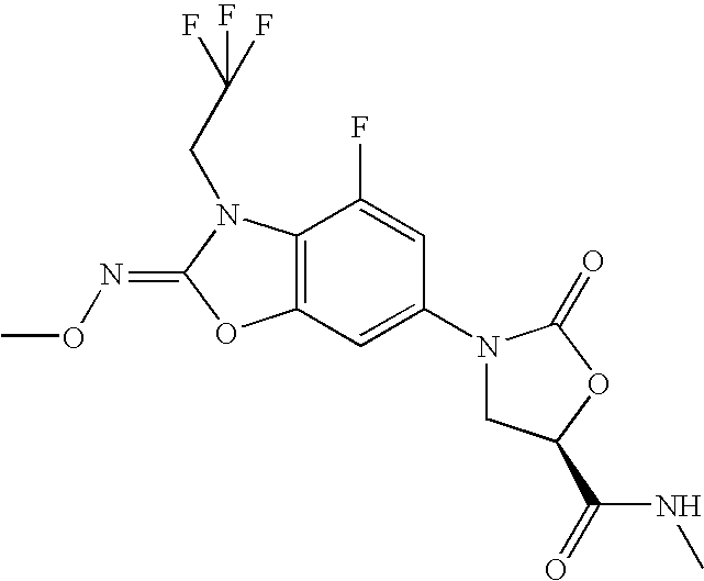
C12=C(C(F)=CC(N3CC(C(NC)=O)OC3=O)=C1)N(CC(F)(F)F)C(=NOC)O2
